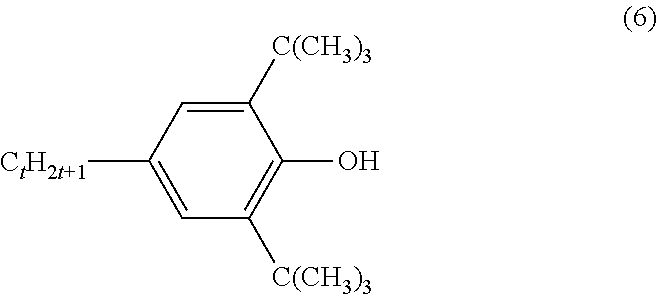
[CtH2t+1]C1=CC([C(CH3)3])=C(O)C([C(CH3)3])=C1
